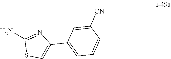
C1(N)=NC(C2=CC=CC([CN])=C2)=CS1
